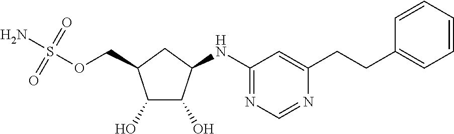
C1(O)C(O)C(NC2=NC=NC(CCC3=CC=CC=C3)=C2)CC1COS(N)(=O)=O
